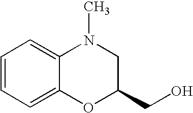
C1=CC=C2C(=C1)N(C)CC(CO)O2
